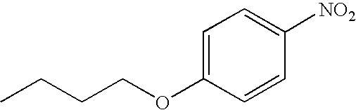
C1=C(OCCCC)C=CC([NO2])=C1
